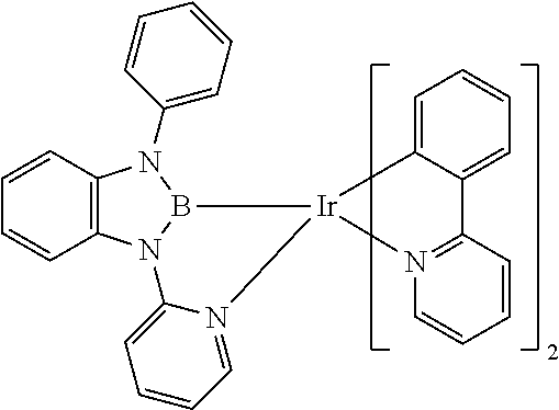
C1=CC2=C(C=C1)N1B(N2C2=CC=CC=C2)[Ir]2(N3=CC=CC=C13)C1=CC=CC=C1C1=N2C=CC=C1
